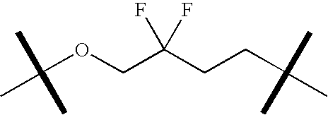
C(OCC(CCC(C)(C)C)(F)F)(C)(C)C
